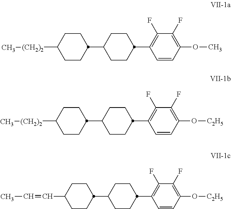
C1CC(C2CCC(C3=C(F)C(F)=C(OC)C=C3)CC2)CCC1[(CH2)2]C.C1CC(C2CCC(C3=C(F)C(F)=C(O[C2H5])C=C3)CC2)CCC1[(CH2)2]C.C1CC(C2CCC(C3=C(F)C(F)=C(O[C2H5])C=C3)CC2)CCC1C=CC
